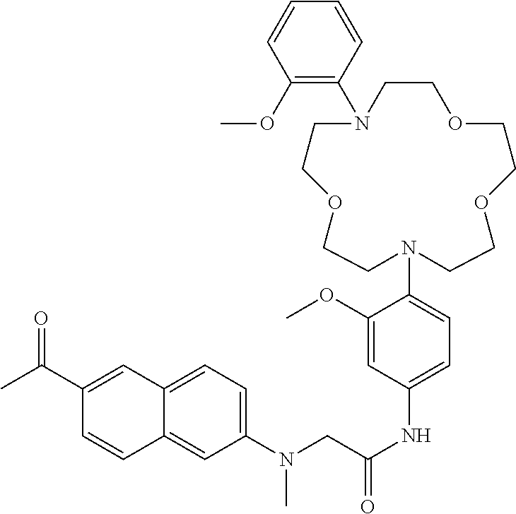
C1(N2CCOCCN(C3=C(OC)C=CC=C3)CCOCCOCC2)=CC=C(NC(=O)CN(C2=CC=C3C(=C2)C=CC(C(C)=O)=C3)C)C=C1OC
